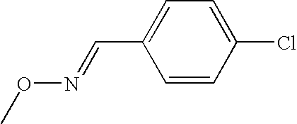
CON=CC1=CC=C(Cl)C=C1
